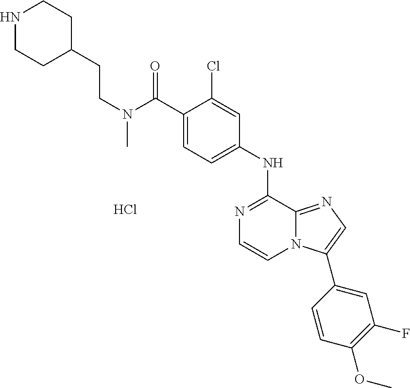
C(C1=CC=C(NC2=NC=CN3C2=NC=C3C2=CC(F)=C(OC)C=C2)C=C1Cl)(N(CCC1CCNCC1)C)=O.Cl
